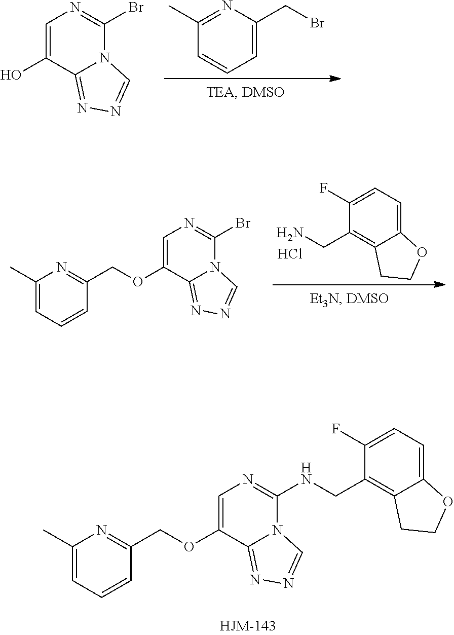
C1(C)=NC(CBr)=CC=C1.C1=C(O)C2=NN=CN2C(Br)=N1.C1(F)=CC=C2C(=C1CN)CCO2.Cl.C1(C)=CC=CC(COC2=CN=C(Br)N3C2=NN=C3)=N1.C1(C)=CC=CC(COC2=CN=C(NCC3=C4C(=CC=C3F)OCC4)N3C2=NN=C3)=N1
